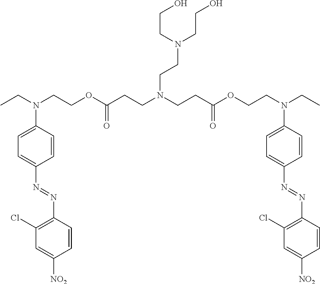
C1(Cl)=C(N=NC2=CC=C(N(CC)CCOC(CCN(CCC(OCCN(CC)C3=CC=C(N=NC4=C(Cl)C=C([NO2])C=C4)C=C3)=O)CCN(CCO)CCO)=O)C=C2)C=CC([NO2])=C1
